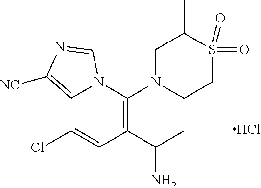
C12=C([NC])N=CN1C(N1CCS(=O)(=O)C(C)C1)=C(C(C)N)C=C2Cl.Cl
